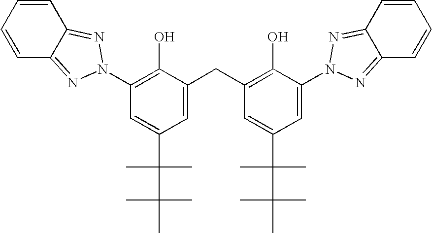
C1=CC=CC2=NN(C3=C(O)C(CC4=C(O)C(N5N=C6C=CC=CC6=N5)=CC(C(C)(C)C(C)(C)C)=C4)=CC(C(C)(C)C(C)(C)C)=C3)N=C12
